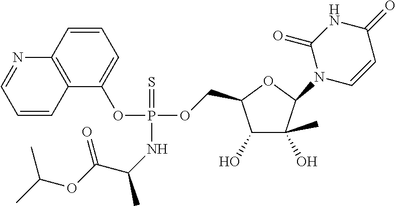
C1(O)C(O)(C)C(N2C=CC(=O)NC2=O)OC1COP(OC1=CC=CC2=C1C=CC=N2)(=S)NC(C)C(OC(C)C)=O
